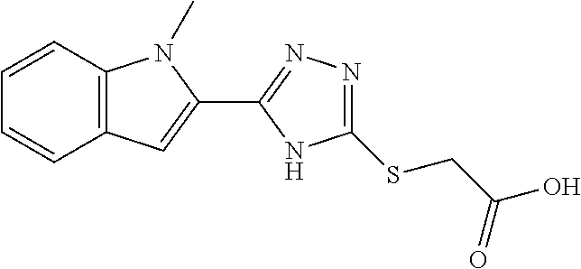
C1(C2=NN=C(SCC(O)=O)N2)=CC2=C(N1C)C=CC=C2
